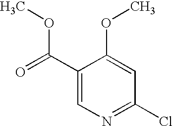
C1(C(=O)OC)=CN=C(Cl)C=C1OC
